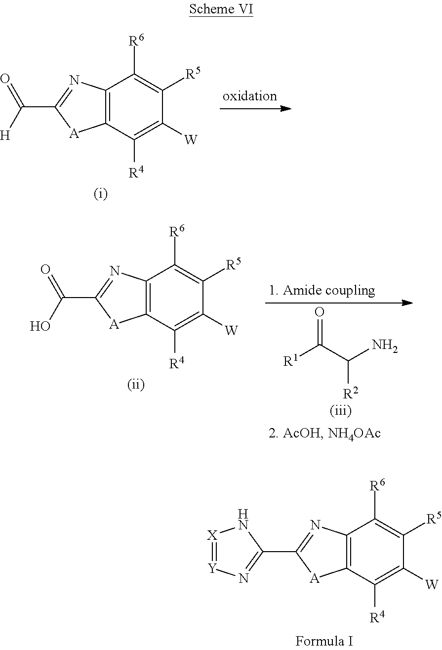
C12=C(C([R4])=C([W])C([R5])=C1[R6])[A]C(C1=N[Y]=[X]N1)=N2.C12=C(C([R4])=C([W])C([R5])=C1[R6])[A]C(C([H])=O)=N2.C12=C(C([R4])=C([W])C([R5])=C1[R6])[A]C(C(O)=O)=N2.[R1]C(C(N)[R2])=O
